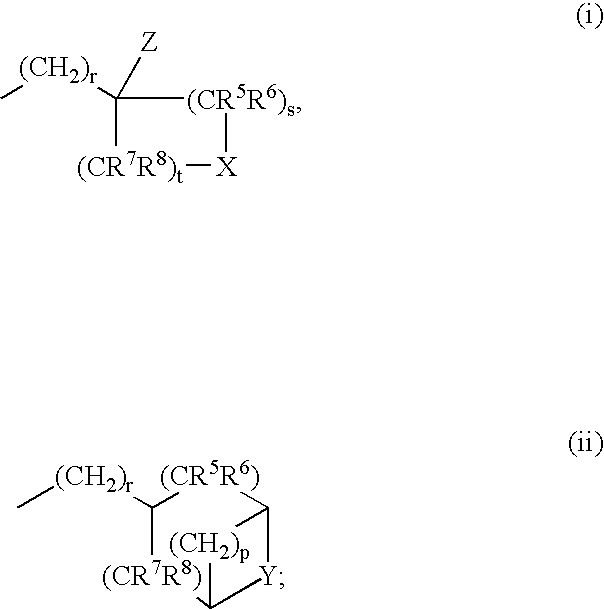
[(CR7R8)t]1[X][(CR5R6)s]C1([Z])[(CH2)r]C.[(CH2)r](C1[(CR5R6)]C2[Y]C([(CR7R8)]1)[(CH2)p]2)C
